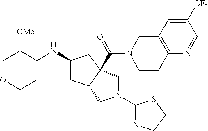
C1([CF3])=CC2=C(N=C1)CCN(C(=O)C13C(CC(NC4C([OMe])COCC4)C1)CN(C1=NCCS1)C3)C2
